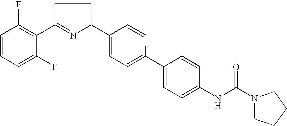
C1=CC=C(F)C(C2=NC(C3=CC=C(C4=CC=C(NC(N5CCCC5)=O)C=C4)C=C3)CC2)=C1F
